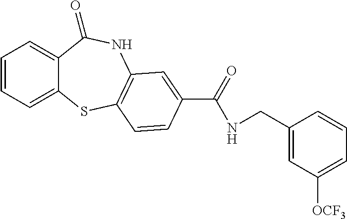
C1=CC=C2C(=C1)C(=O)NC1=C(S2)C=CC(C(=O)NCC2=CC([OCF3])=CC=C2)=C1
